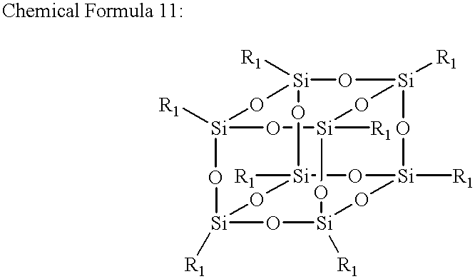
[Si]12([R1])O[Si]3([R1])O[Si]4([R1])O[Si]([R1])(O1)O[Si]1([R1])O[Si]([R1])(O2)O[Si]([R1])(O3)O[Si]([R1])(O1)O4
